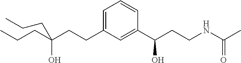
C(CCC1=CC=CC(C(CCNC(C)=O)O)=C1)(CCC)(O)CCC
